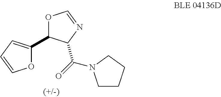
O1C(C2OC=NC2C(=O)N2CCCC2)=CC=C1
